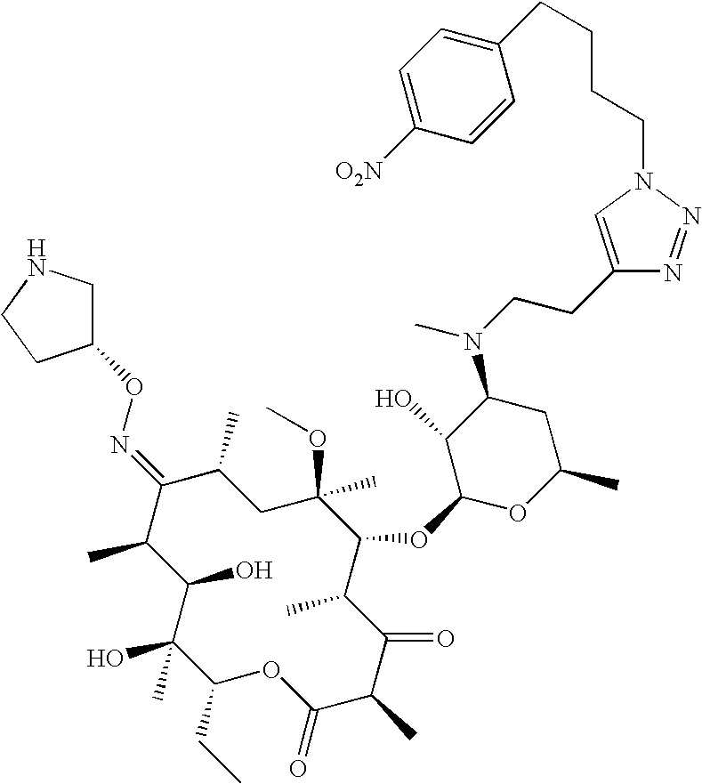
C1(O)C(C)C(=NOC2CNCC2)C(C)CC(C)(OC)C(OC2OC(C)CC(N(CCC3=CN(CCCCC4=CC=C([O2N])C=C4)N=N3)C)C2O)C(C)C(=O)C(C)C(=O)OC(CC)C1(O)C
